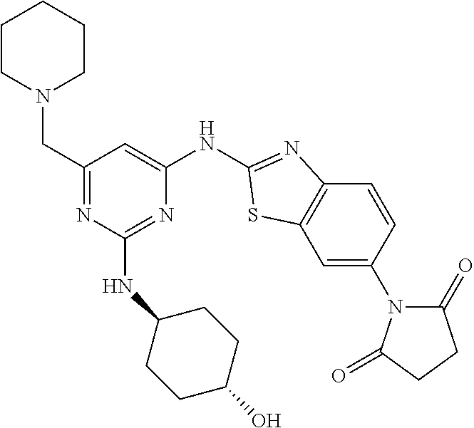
C1CN(CC2=NC(NC3CCC(O)CC3)=NC(NC3=NC4=C(C=C(N5C(=O)CCC5=O)C=C4)S3)=C2)CCC1
